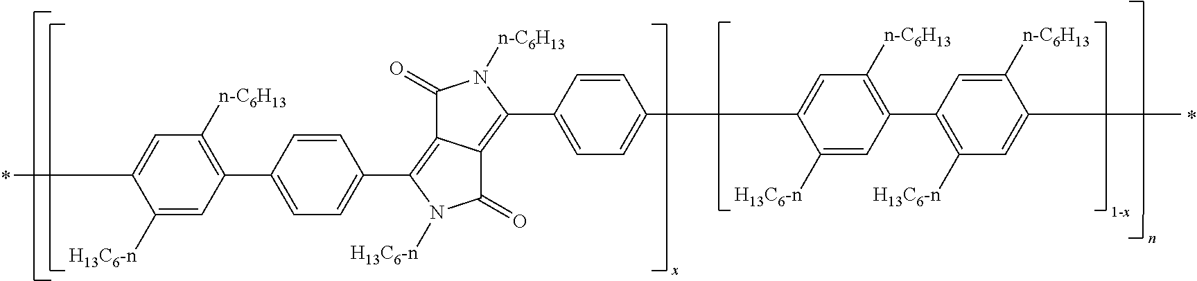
C1([n-C6H13])=C(C2=CC=C(C3=C4C(=C(C5=CC=C(C6=CC([n-C6H13])=C(C7=C([H13C6-n])C=C(C)C([n-C6H13])=C7)C=C6[H13C6-n])C=C5)N([n-C6H13])C4=O)C(=O)N3[H13C6-n])C=C2)C=C([H13C6-n])C(C)=C1
